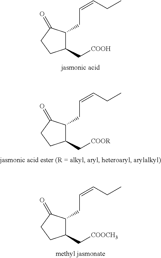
C1(C[COOH])C(CC=CCC)C(=O)CC1.C1(C[COOR])C(CC=CCC)C(=O)CC1.C1(C[COOCH3])C(CC=CCC)C(=O)CC1
